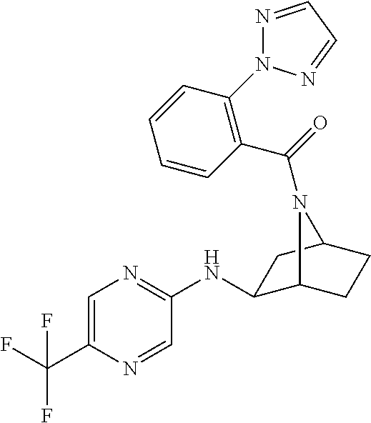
C1=CC(C(=O)N2C3C(NC4=NC=C(C(F)(F)F)N=C4)CC2CC3)=C(N2N=CC=N2)C=C1
